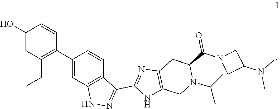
C1(O)=CC(CC)=C(C2=CC3=C(C=C2)C(C2=NC4=C(N2)CN(C(C)C)C(C(N2CC(N(C)C)C2)=O)C4)=NN3)C=C1
